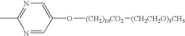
N1=C(C)N=CC(O[(CH2)10CO2][(CH2CH2O)3CH3])=C1
